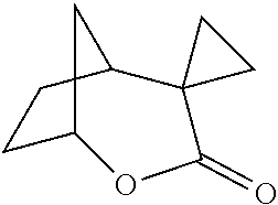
C1C2OC(=O)C3(C(C1)C2)CC3
